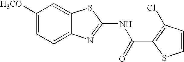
C1([H3CO])=CC=C2C(=C1)SC(NC(=O)C1=C(Cl)C=CS1)=N2
